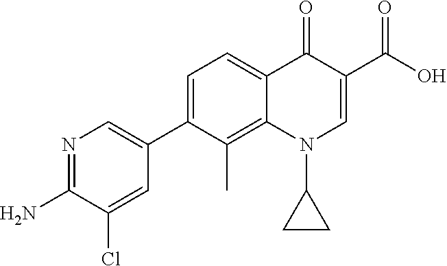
N1=C(N)C(Cl)=CC(C2=CC=C3C(=C2C)N(C2CC2)C=C(C(O)=O)C3=O)=C1
